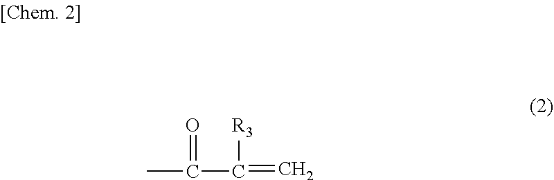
C(C(=C)[R3])(=O)C
